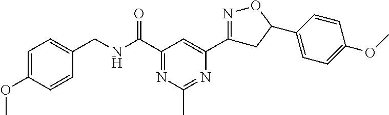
C1=C(OC)C=CC(CNC(C2=NC(C)=NC(C3=NOC(C4=CC=C(OC)C=C4)C3)=C2)=O)=C1
